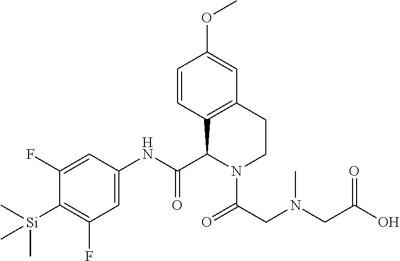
C1(F)=CC(NC(C2C3=C(CCN2C(=O)CN(CC(O)=O)C)C=C(OC)C=C3)=O)=CC(F)=C1[Si](C)(C)C
